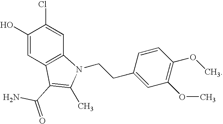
C1(O)=CC2=C(C=C1Cl)N(CCC1=CC(OC)=C(OC)C=C1)C(C)=C2C(=O)N
